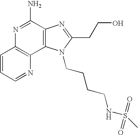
C1=CC=NC2=C1N=C(N)C1=C2N(CCCCNS(C)(=O)=O)C(CCO)=N1
